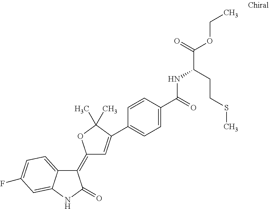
C1(=C2C=C(C3=CC=C(C(=O)NC(C(=O)OCC)CCSC)C=C3)C(C)(C)O2)C2=CC=C(F)C=C2NC1=O
